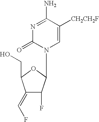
N1=C(N)C([CH2CH2F])=CN(C2C(F)C(=CF)C(CO)O2)C1=O
